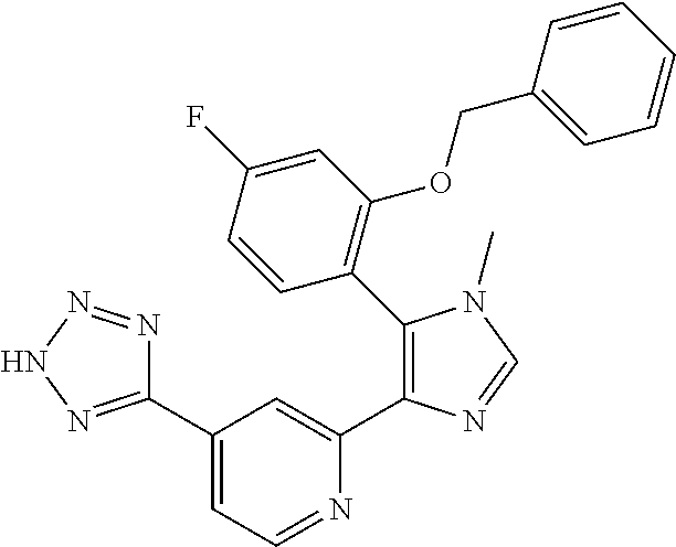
C1(C2=NNN=N2)=CC=NC(C2=C(C3=C(OCC4=CC=CC=C4)C=C(F)C=C3)N(C)C=N2)=C1
